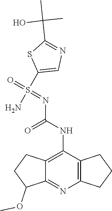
C12=C(C(NC(N=S(=O)(C3=CN=C(C(C)(C)O)S3)N)=O)=C3C(=N1)C(OC)CC3)CCC2
